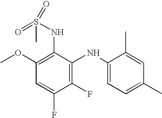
C1(F)=C(NC2=CC=C(C)C=C2C)C(NS(=O)(C)=O)=C(OC)C=C1F
